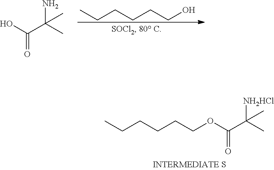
C(O)CCCCC.NC(C)(C(O)=O)C.[NH2HCl]C(C)(C(OCCCCCC)=O)C
